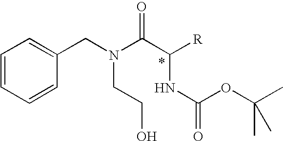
C1=CC=CC(CN(C(C([R])NC(=O)OC(C)(C)C)=O)CCO)=C1
